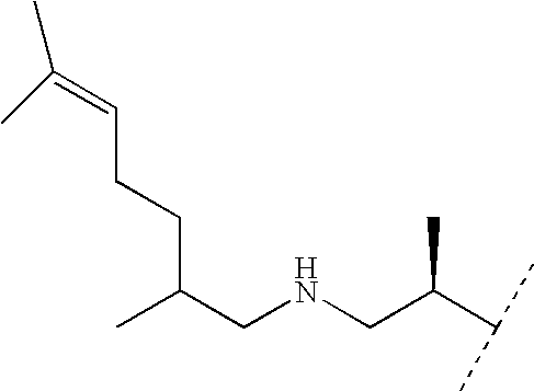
CC(CNCC(C(C)C)C)CCC=C(C)C
